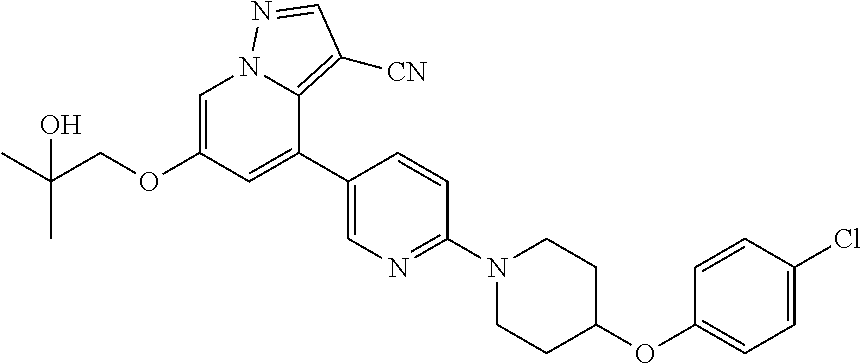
C1(OC2CCN(C3=NC=C(C4=CC(OCC(C)(O)C)=CN5C4=C([CN])C=N5)C=C3)CC2)=CC=C(Cl)C=C1
